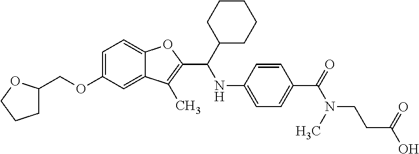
O(C1=CC=C2C(=C1)C(C)=C(C(NC1=CC=C(C(N(CCC(=O)O)C)=O)C=C1)C1CCCCC1)O2)CC1CCCO1
